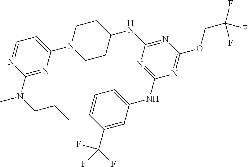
C1CC(NC2=NC(OCC(F)(F)F)=NC(NC3=CC=CC(C(F)(F)F)=C3)=N2)CCN1C1=CC=NC(N(C)CCC)=N1
